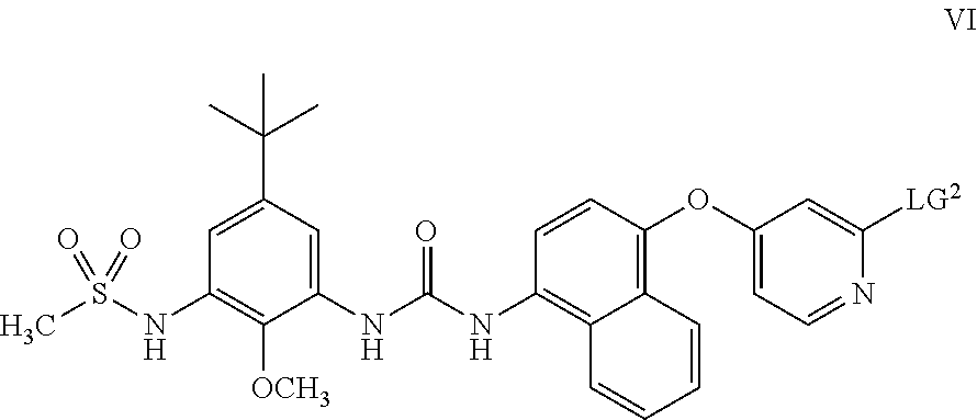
C1=C(C(C)(C)C)C=C(NC(NC2=C3C(=C(OC4=CC=NC([LG2])=C4)C=C2)C=CC=C3)=O)C([OCH3])=C1[N H]S(C)(=O)=O
